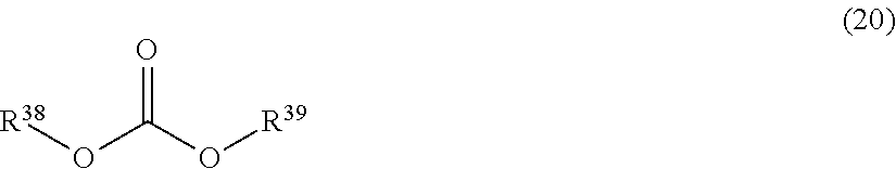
O=C(O[R39])O[R38]
